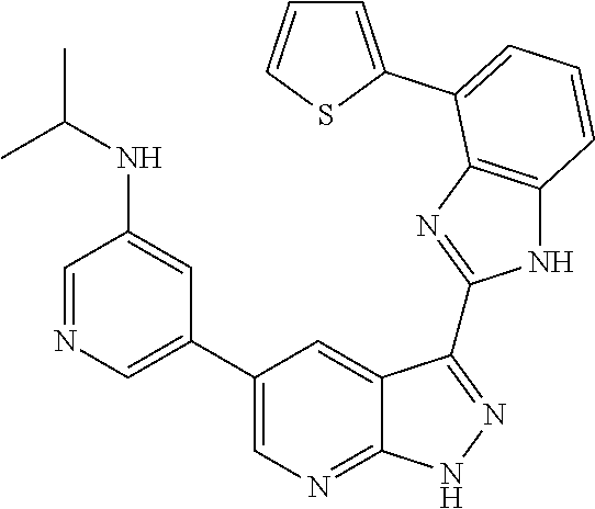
C1=NC=C(C2=CN=C3C(=C2)C(C2=NC4=C(N2)C=CC=C4C2=CC=CS2)=NN3)C=C1NC(C)C
